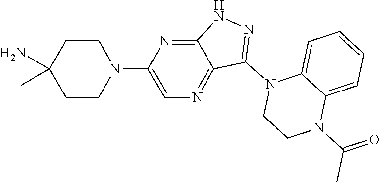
N1(C2=NNC3=NC(N4CCC(C)(N)CC4)=CN=C23)C2=CC=CC=C2N(C(=O)C)CC1
